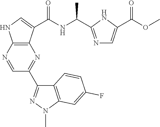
C12=C(N=CC(C3=NN(C)C4=C3C=CC(F)=C4)=N1)NC=C2C(NC(C)C1=NC=C(C(OC)=O)N1)=O
